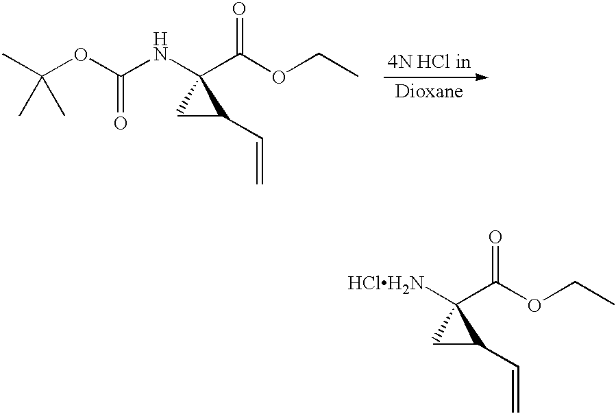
[HClH2N]C1(C(OCC)=O)CC1C=C.CC(OC(NC1(C(OCC)=O)CC1C=C)=O)(C)C
